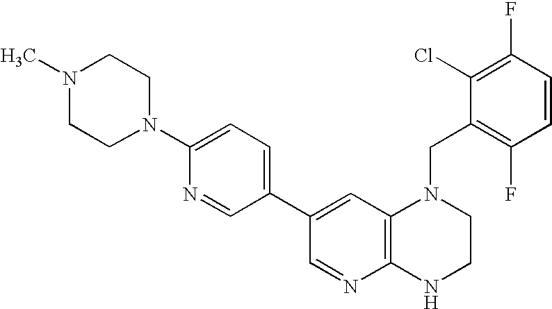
C12=C(C=C(C3=CC=C(N4CCN(C)CC4)N=C3)C=N1)N(CC1=C(F)C=CC(F)=C1Cl)CCN2
